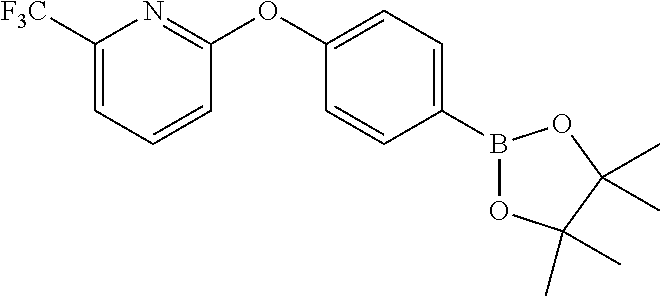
C1(B2OC(C)(C)C(C)(C)O2)=CC=C(OC2=NC([F3C])=CC=C2)C=C1
